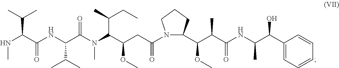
N(C)C(C(NC(C(N(C(C(CC(N1C(C(C(C(NC(C(C2=CC=CC=C2)O)C)=O)C)OC)CCC1)=O)OC)C(CC)C)C)=O)C(C)C)=O)C(C)C
